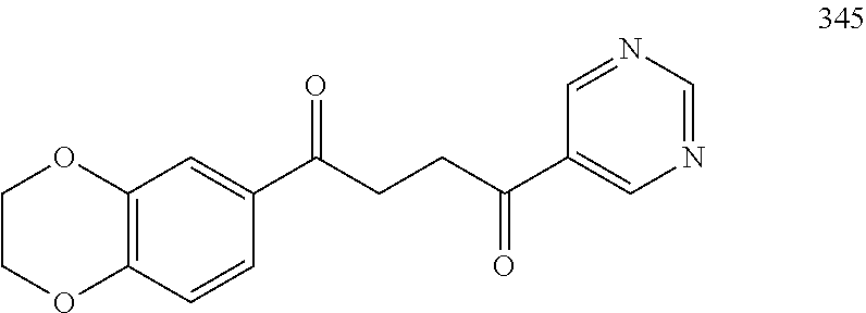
C12=C(C=CC(C(CCC(C3=CN=CN=C3)=O)=O)=C1)OCCO2
